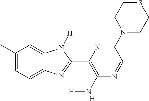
[H].C1(C)=CC=C2C(=C1)N([H])C(C1=C(N[H])N=CC(N3CCSCC3)=N1)=N2
